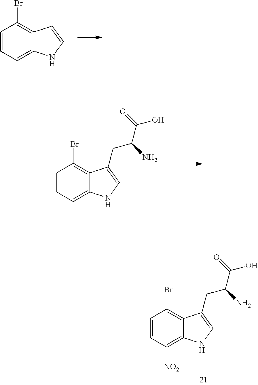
C1=CC=C2C(=C1Br)C=CN2.C1=CC=C2C(=C1Br)C(CC(C(=O)O)N)=CN2.C1=CC([NO2])=C2C(=C1Br)C(CC(C(=O)O)N)=CN2
